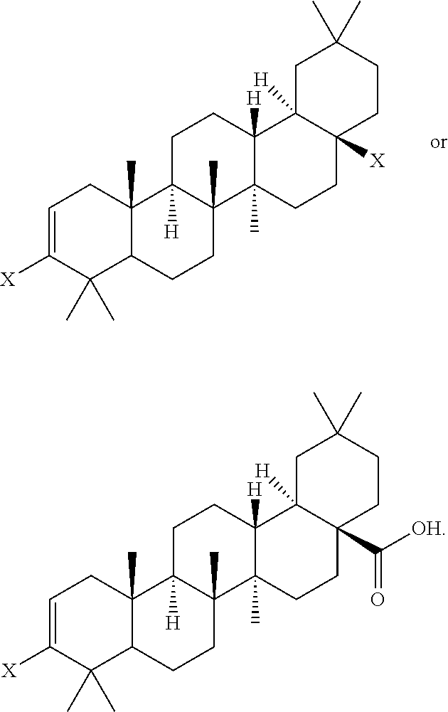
C1=C([X])C(C)(C)C2C(C)(C1)C1([H])C(C)(CC2)C2(C)C([H])(CC1)C1([H])C([X])(CC2)CCC(C)(C)C1.C1=C([X])C(C)(C)C2C(C)(C1)C1([H])C(C)(CC2)C2(C)C([H])(CC1)C1([H])C(C([OH])=O)(CC2)CCC(C)(C)C1
